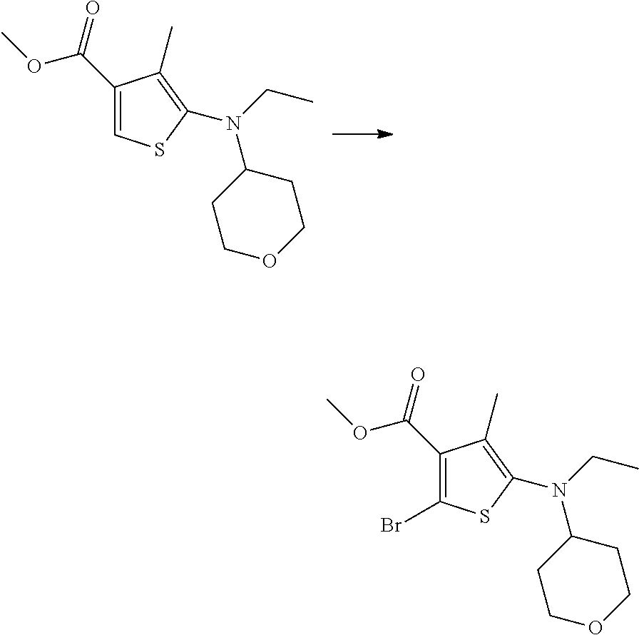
C1(C(=O)OC)=CSC(N(CC)C2CCOCC2)=C1C.C1(C(=O)OC)=C(Br)SC(N(CC)C2CCOCC2)=C1C
